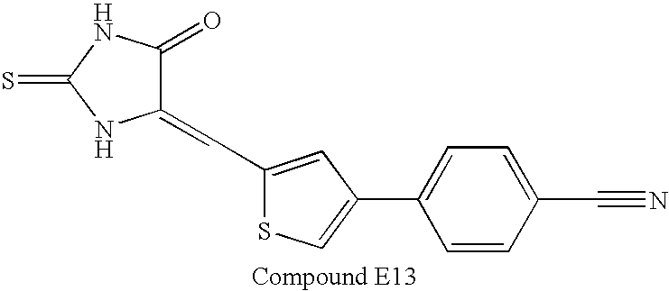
C1(=CC2=CC(C3=CC=C(C#N)C=C3)=CS2)C(=O)NC(=S)N1
